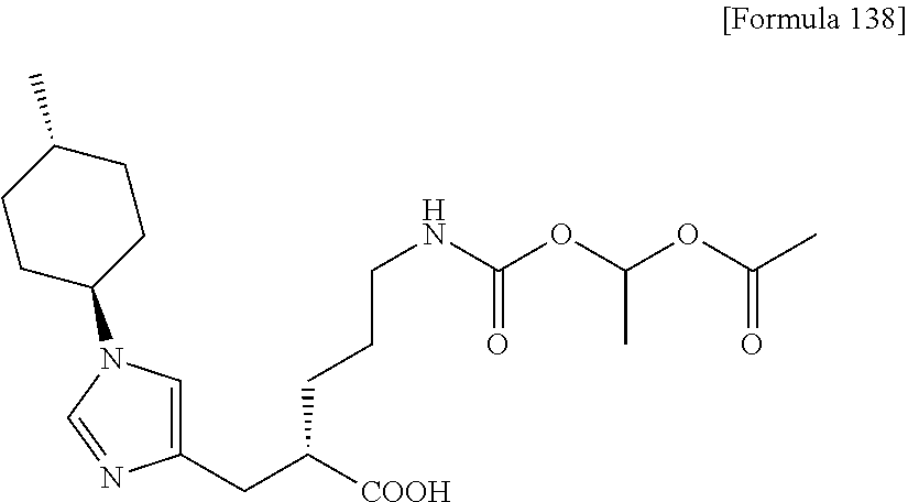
C1(CC([COOH])CCCNC(OC(OC(C)=O)C)=O)=CN(C2CCC(C)CC2)C=N1
